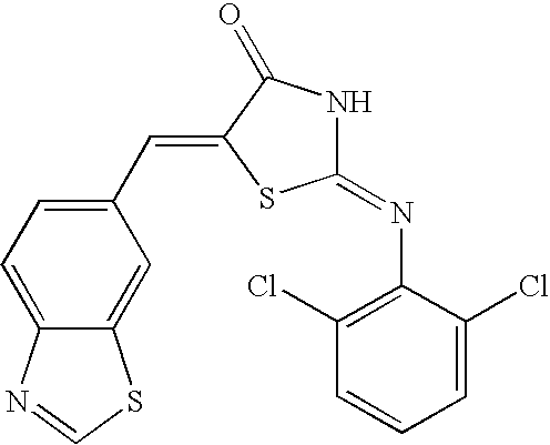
C12=CC=C(C=C3C(=O)NC(=NC4=C(Cl)C=CC=C4Cl)S3)C=C1SC=N2
